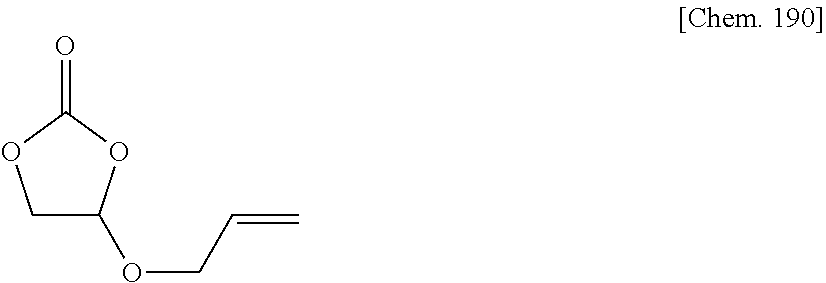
C1C(OCC=C)OC(=O)O1
